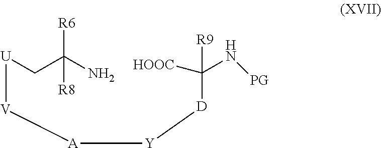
[U](CC(N)([R6])[R8])[V][A][Y][D]C(N[PG])([R9])[HOOC]
